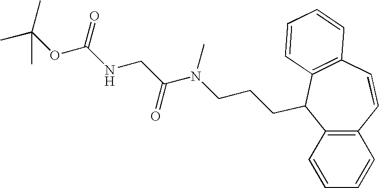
C1=CC=CC2=C1C(CCCN(C(CNC(OC(C)(C)C)=O)=O)C)C1=C(C=C2)C=CC=C1
